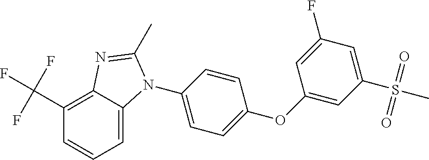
C1(N2C3=CC=CC(C(F)(F)F)=C3N=C2C)=CC=C(OC2=CC(S(C)(=O)=O)=CC(F)=C2)C=C1
